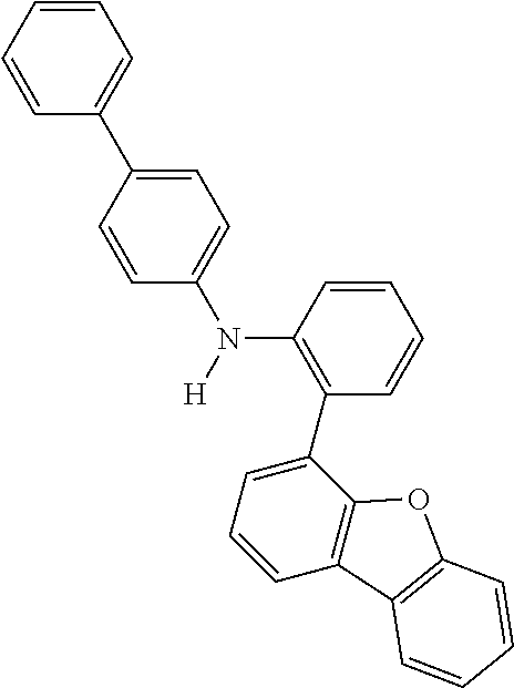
C1=CC=CC(C2=CC=C(N([H])C3=C(C4=CC=CC5=C4OC4=C5C=CC=C4)C=CC=C3)C=C2)=C1
